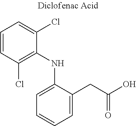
C1=CC(Cl)=C(NC2=CC=CC=C2CC(O)=O)C(Cl)=C1
